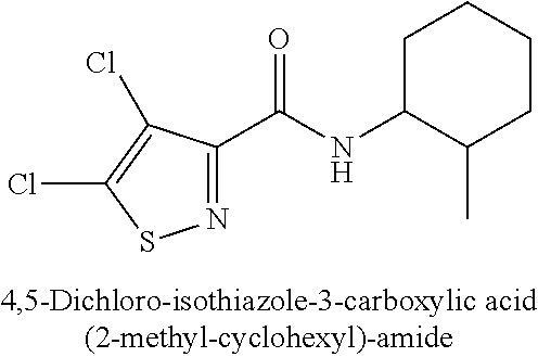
N1=C(C(NC2C(C)CCCC2)=O)C(Cl)=C(Cl)S1
